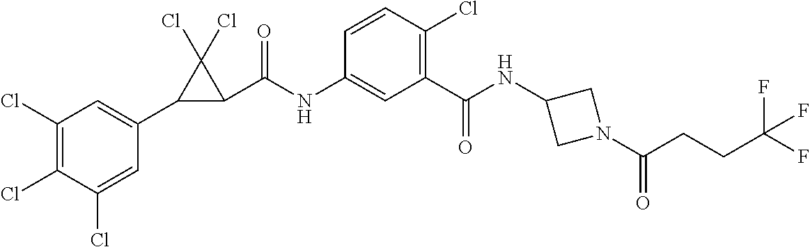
C1(Cl)=C(Cl)C(Cl)=CC(C2C(C(NC3=CC(C(=O)NC4CN(C(CCC(F)(F)F)=O)C4)=C(Cl)C=C3)=O)C2(Cl)Cl)=C1
